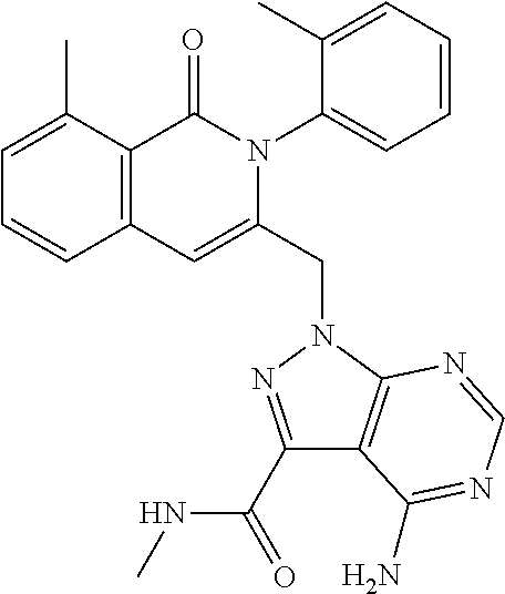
C1=C(C)C2=C(C=C1)C=C(CN1C3=C(C(C(=O)NC)=N1)C(N)=NC=N3)N(C1=CC=CC=C1C)C2=O
